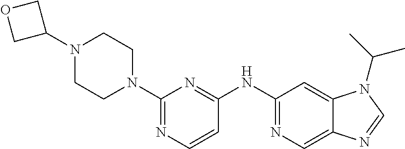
C1(N2CCN(C3COC3)CC2)=NC=CC(NC2=NC=C3C(=C2)N(C(C)C)C=N3)=N1
